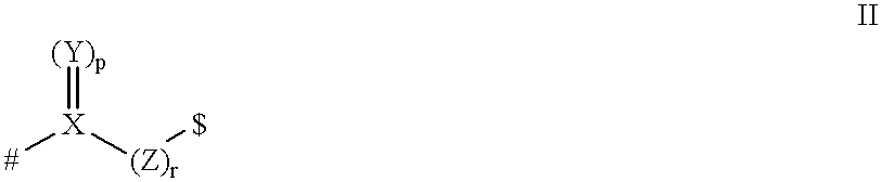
[#][X]([(Z)r][$])=[(Y)p]
